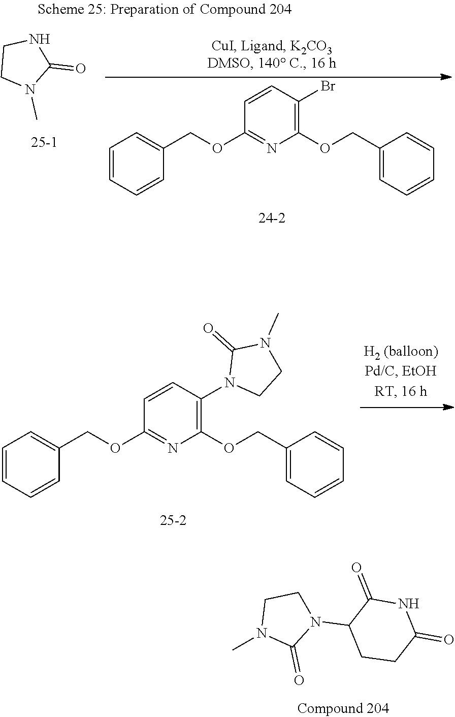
CN1C(=O)N(C2CCC(=O)NC2=O)CC1.C1(=O)NCCN1C.C1(OCC2=CC=CC=C2)=C(Br)C=CC(OCC2=CC=CC=C2)=N1.C1(OCC2=CC=CC=C2)=C(N2CCN(C)C2=O)C=CC(OCC2=CC=CC=C2)=N1
